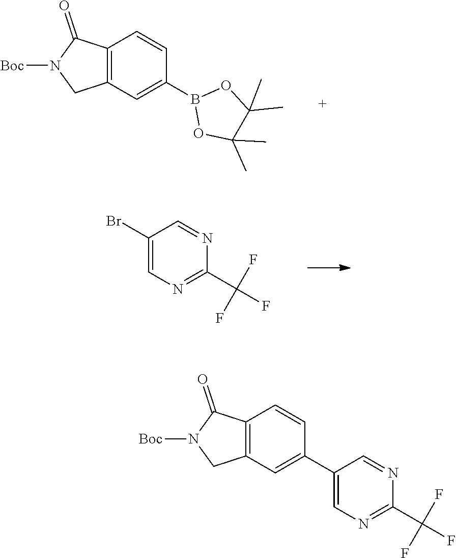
C12=C(C=C(B3OC(C)(C)C(C)(C)O3)C=C1)CN([Boc])C2=O.C1(Br)=CN=C(C(F)(F)F)N=C1.C12=C(C=C(C3=CN=C(C(F)(F)F)N=C3)C=C1)CN([Boc])C2=O
